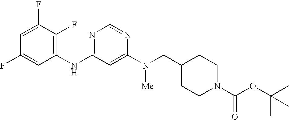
C1=C(F)C(F)=C(NC2=NC=NC(N([Me])CC3CCN(C(OC(C)(C)C)=O)CC3)=C2)C=C1F
